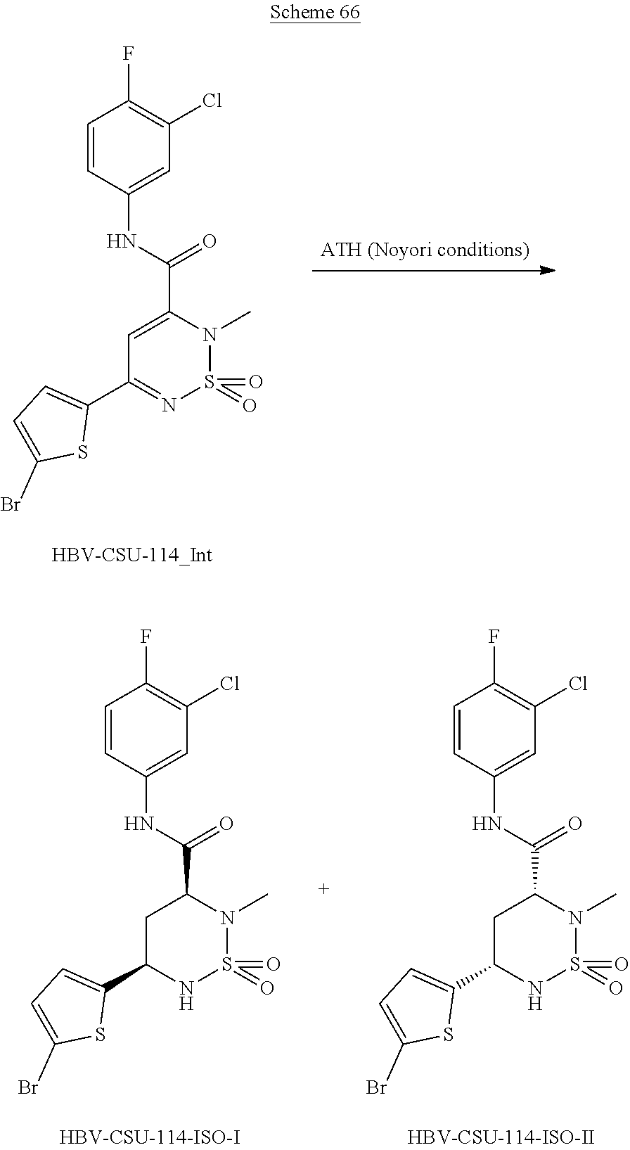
C1=CC(NC(=O)C2=CC(C3=CC=C(Br)S3)=NS(=O)(=O)N2C)=CC(Cl)=C1F.C1=CC(NC(=O)C2CC(C3=CC=C(Br)S3)NS(=O)(=O)N2C)=CC(Cl)=C1F.C1=CC(NC(=O)C2CC(C3=CC=C(Br)S3)NS(=O)(=O)N2C)=CC(Cl)=C1F
